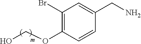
C1(Br)=C(OCO)C=CC(CN)=C1
